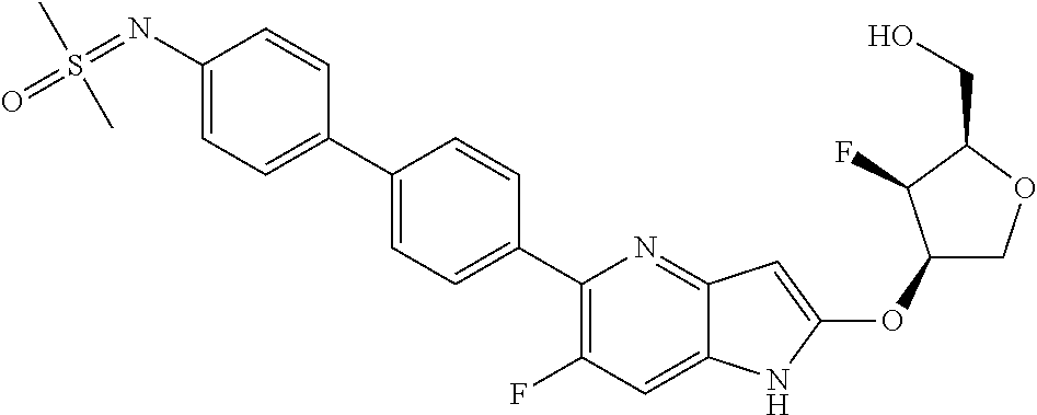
C1(OC2=CC3=NC(C4=CC=C(C5=CC=C(N=S(C)(=O)C)C=C5)C=C4)=C(F)C=C3N2)COC(CO)C1F
